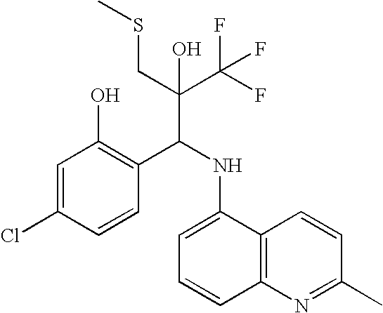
C1=C(Cl)C=CC(C(NC2=CC=CC3=C2C=CC(C)=N3)C(C(F)(F)F)(CSC)O)=C1O
